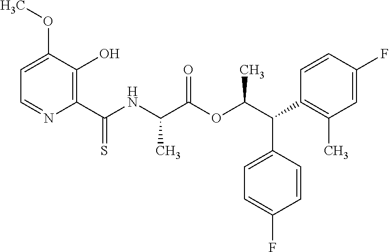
C1=C(OC)C(O)=C(C(NC(C(OC(C(C2=C(C)C=C(F)C=C2)C2=CC=C(F)C=C2)C)=O)C)=S)N=C1
